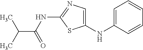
C1=C(NC2=CN=C(NC(=O)C(C)C)S2)C=CC=C1
